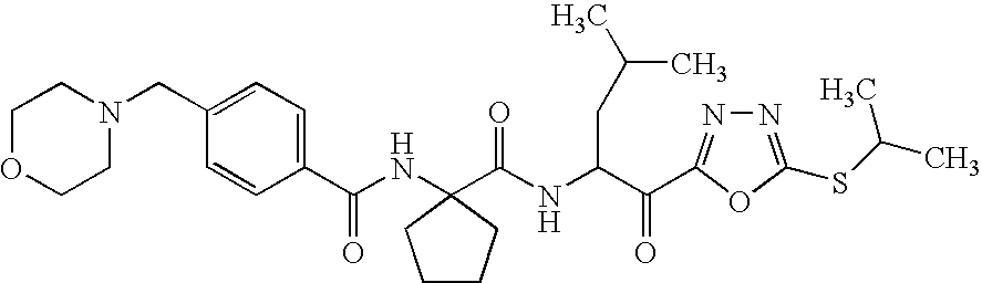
C1OCCN(CC2=CC=C(C(NC3(C(NC(C(=O)C4=NN=C(SC(C)C)O4)CC(C)C)=O)CCCC3)=O)C=C2)C1
